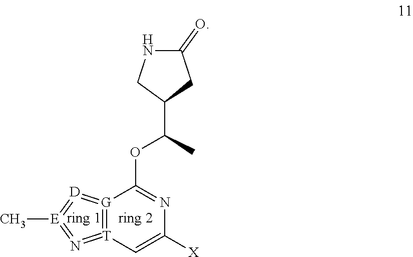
C1(C(C)OC2=NC([X])=C[T]3=[G]2=[D]=[E](C)=N=3)CC(=O)NC1
